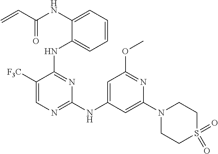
N(C1=CC=CC=C1NC1=NC(NC2=CC(OC)=NC(N3CCS(=O)(=O)CC3)=C2)=NC=C1[F3C])C(C=C)=O
